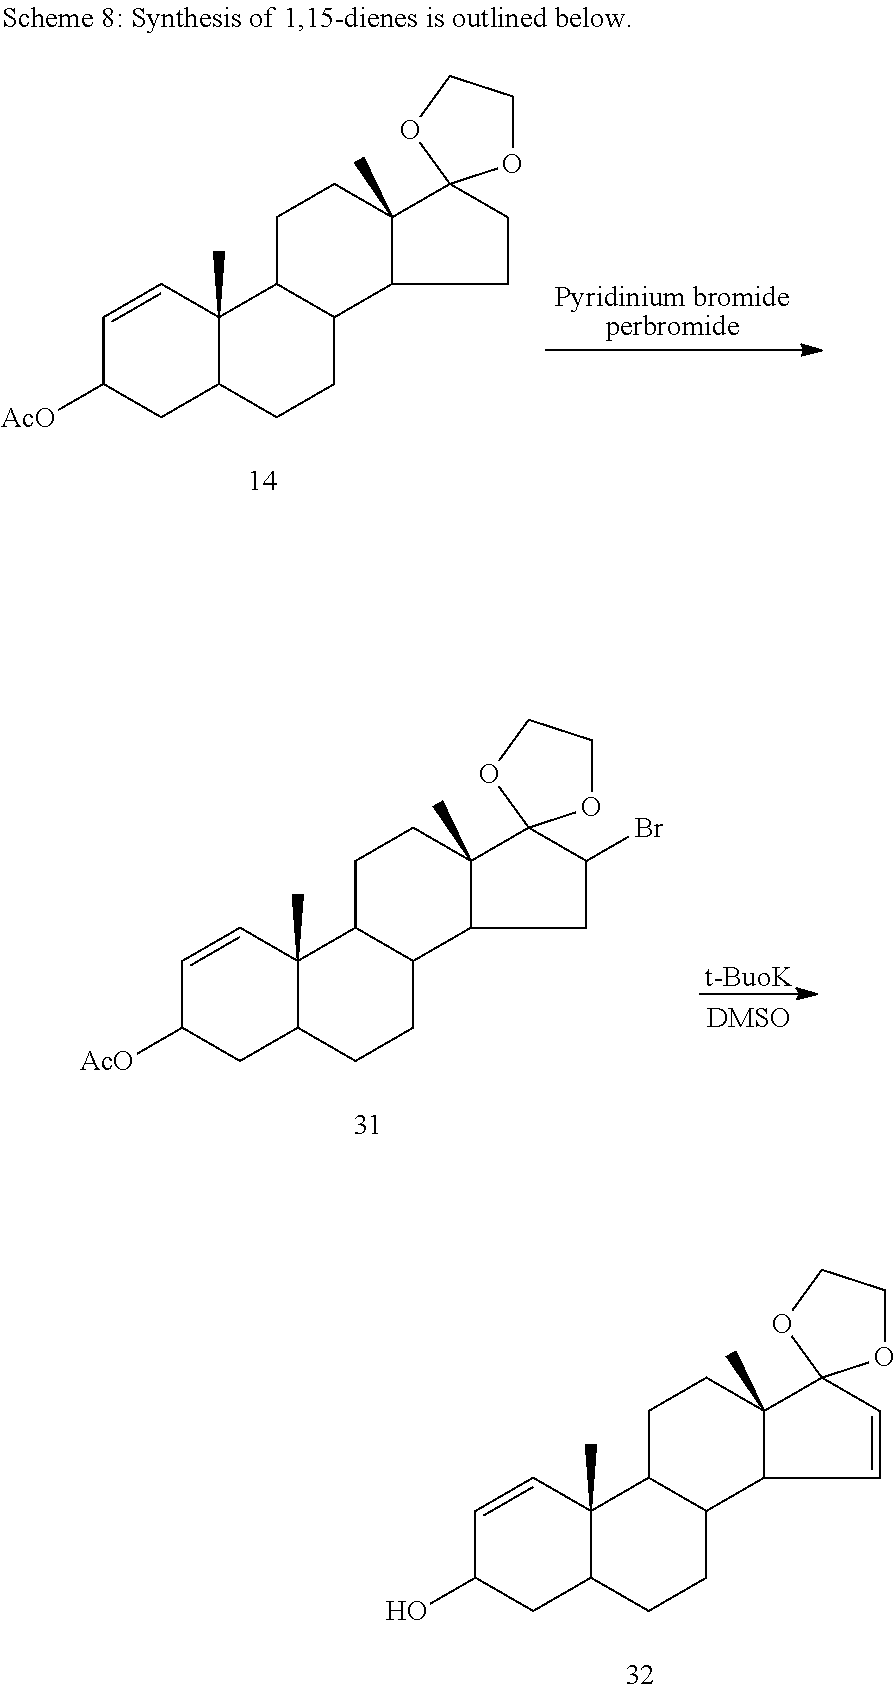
[Pyridinium bromideperbromide].C12(C)C(CCC3C1CCC1(C)C3CCC13OCCO3)CC([AcO])C=C2.[t-BuoK].[DMSO].C12(C)C(CCC3C1CCC1(C)C3CC(Br)C13OCCO3)CC([AcO])C=C2.C12(C)C(CCC3C1CCC1(C)C3C=CC13OCCO3)CC(O)C=C2
